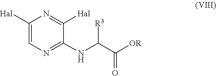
C1([Hal])=CN=C(NC(C([OR])=O)[R3])C([Hal])=N1
